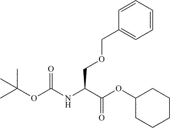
C1=CC=C(COCC(C(OC2CCCCC2)=O)NC(OC(C)(C)C)=O)C=C1
